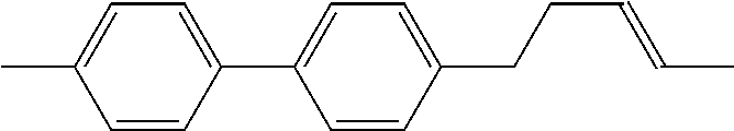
C1=CC(CCC=CC)=CC=C1C1=CC=C(C)C=C1
